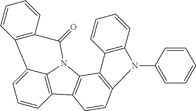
C1=CC2=C3C(=C1)C1=C(C(=O)N3C3=C2C=CC2=C3C3=C(C=CC=C3)N2C2=CC=CC=C2)C=CC=C1
